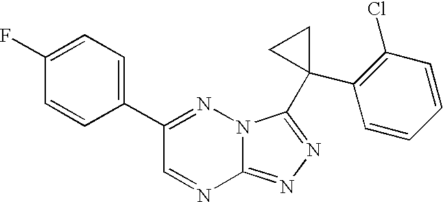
C12=NN=C(C3(C4=C(Cl)C=CC=C4)CC3)N1N=C(C1=CC=C(F)C=C1)C=N2
